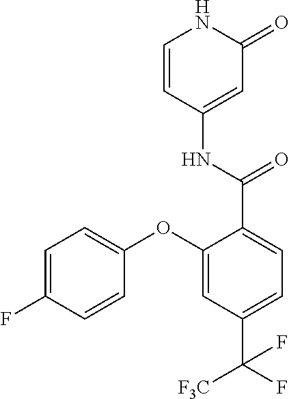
C1=CC(NC(=O)C2=CC=C(C(F)([F3C])F)C=C2OC2=CC=C(F)C=C2)=CC(=O)N1
